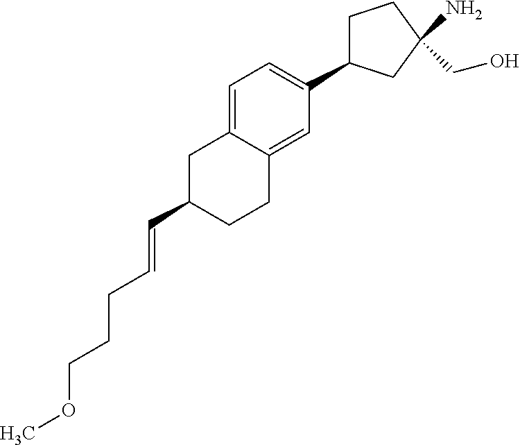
C1(C=CCCCOC)CCC2=CC(C3CCC(N)(CO)C3)=CC=C2C1
